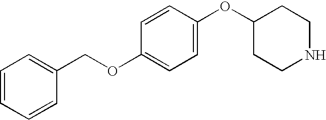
C1=CC(OC2CCNCC2)=CC=C1OCC1=CC=CC=C1
